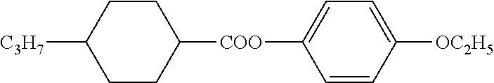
C1CC([COO]C2=CC=C([OC2H5])C=C2)CCC1[C3H7]
